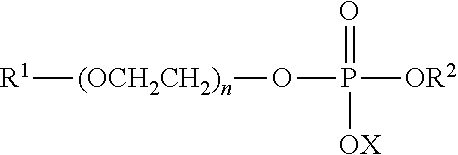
[R1][(OCH2CH2)n]OP(=O)([OX])[OR2]
